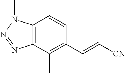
C12=C(C(C)=C(C=C[CN])C=C1)N=NN2C
